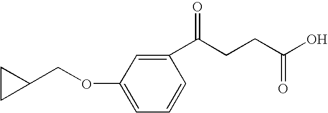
C1(OCC2CC2)=CC=CC(C(CCC(O)=O)=O)=C1
